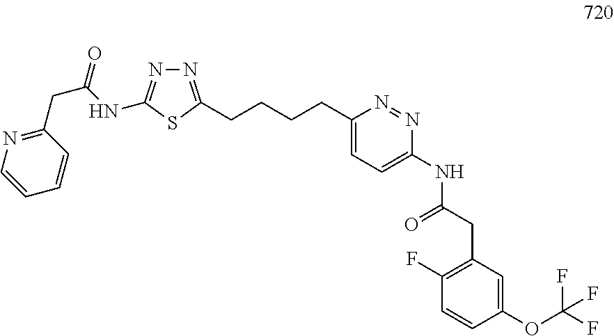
C1=CN=C(CC(NC2=NN=C(CCCCC3=CC=C(NC(CC4=C(F)C=CC(OC(F)(F)F)=C4)=O)N=N3)S2)=O)C=C1
